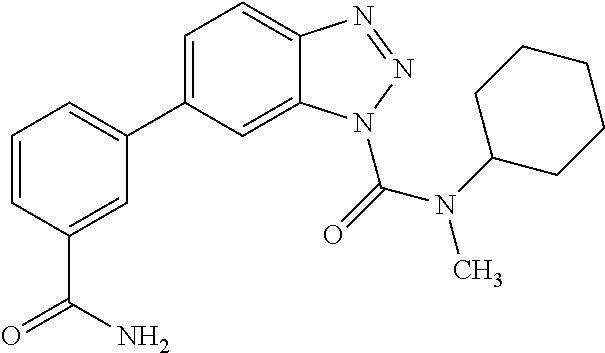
C1=CC(C(N)=O)=CC(C2=CC=C3C(=C2)N(C(N(C)C2CCCCC2)=O)N=N3)=C1
